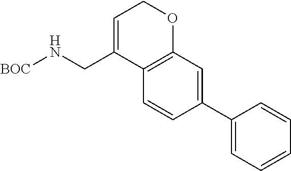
N(CC1=CCOC2=C1C=CC(C1=CC=CC=C1)=C2)[BOC]
